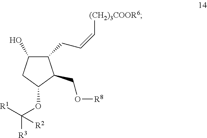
C1(O)C(CC=C[(CH2)3COOR6])C(CO[R8])C(OC([R1])([R3])[R2])C1
